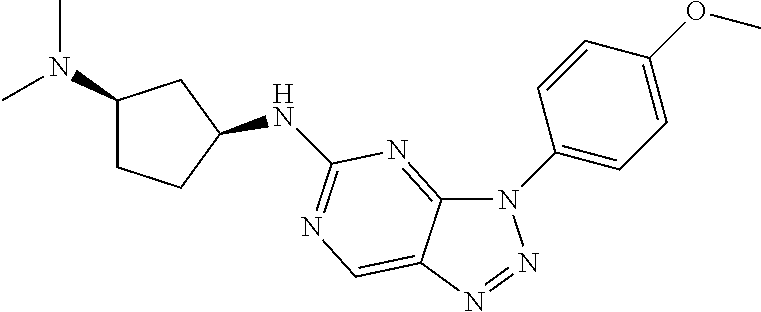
C12=NC(NC3CCC(N(C)C)C3)=NC=C1N=NN2C1=CC=C(OC)C=C1
